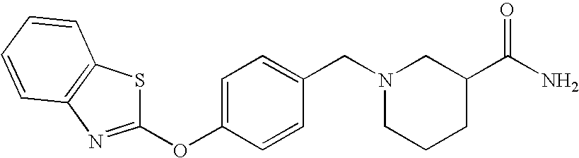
C1=C(OC2=NC3=C(S2)C=CC=C3)C=CC(CN2CCCC(C(N)=O)C2)=C1
